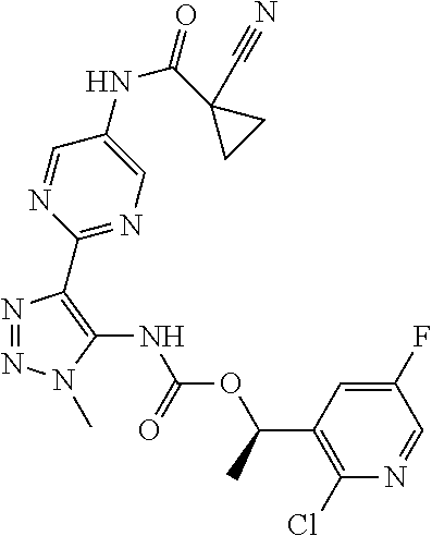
N1=NN(C)C(NC(OC(C2=C(Cl)N=CC(F)=C2)C)=O)=C1C1=NC=C(NC(=O)C2(C#N)CC2)C=N1
